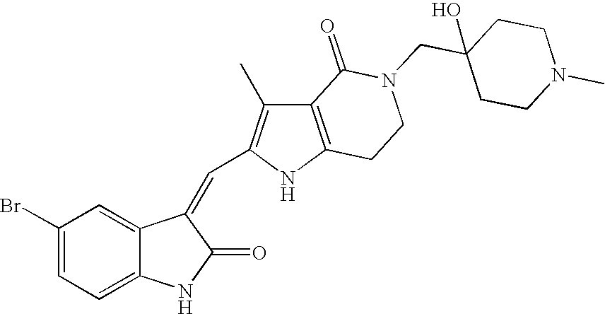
C1(Br)=CC=C2C(=C1)C(=CC1=C(C)C3=C(N1)CCN(CC1(O)CCN(C)CC1)C3=O)C(=O)N2
